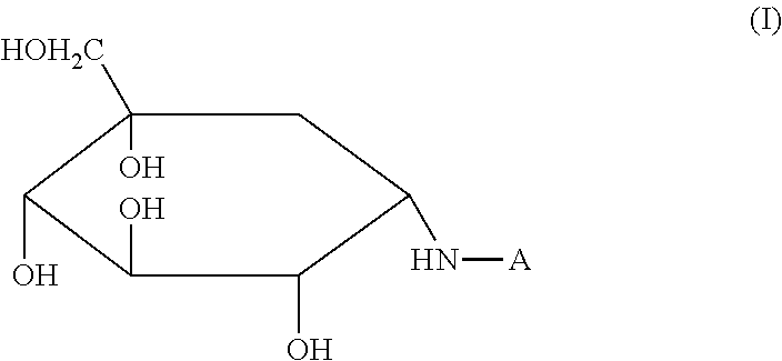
C1([HOH2C])(O)C(O)C(O)C(O)C(N[A])C1
